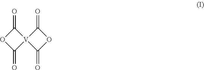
O1C(=O)[V]2(C1=O)C(=O)OC2=O
